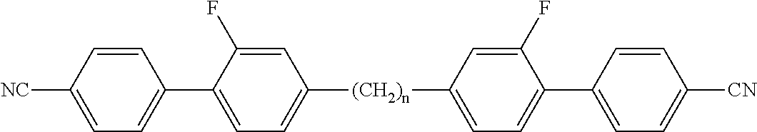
C1=C(F)C(C2=CC=C([NC])C=C2)=CC=C1[(CH2)n]C1=CC=C(C2=CC=C([CN])C=C2)C(F)=C1
